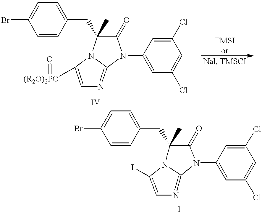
C1(CC2(C)C(=O)N(C3=CC(Cl)=CC(Cl)=C3)C3=NC=C([(R2O)2PO]=O)N23)=CC=C(Br)C=C1.C1=CC(CC2(C)N3C(=NC=C3I)N(C3=CC(Cl)=CC(Cl)=C3)C2=O)=CC=C1Br
